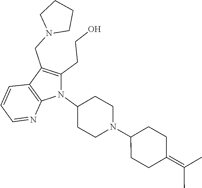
N1(C2CCN(C3CCC(=C(C)C)CC3)CC2)C(CCO)=C(CN2CCCC2)C2=C1N=CC=C2
